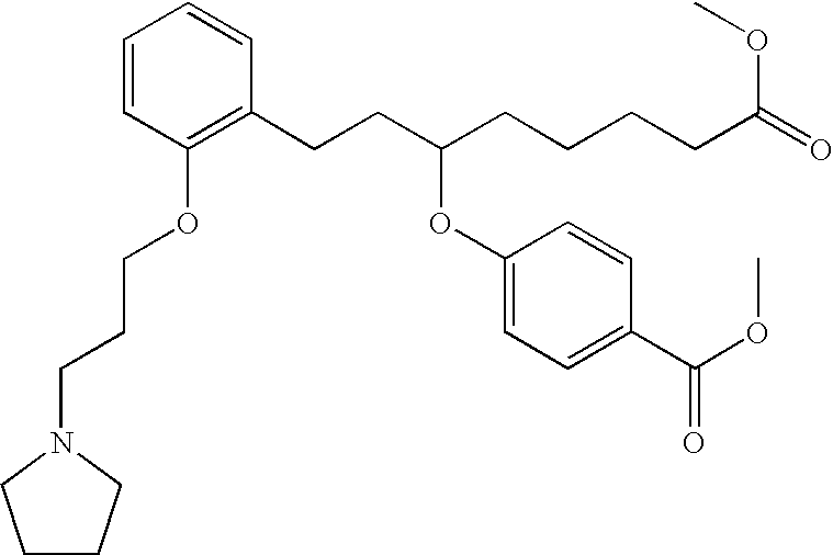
C1=CC(OCCCN2CCCC2)=C(CCC(CCCCC(=O)OC)OC2=CC=C(C(OC)=O)C=C2)C=C1
